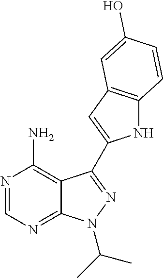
N1=CN=C2C(=C1N)C(C1=CC3=C(N1)C=CC(O)=C3)=NN2C(C)C
